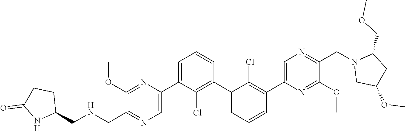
C1(OC)=NC(C2=CC=CC(C3=CC=CC(C4=CN=C(CN5CC(OC)CC5COC)C(OC)=N4)=C3Cl)=C2Cl)=CN=C1C[HN]CC1CCC(=O)N1
